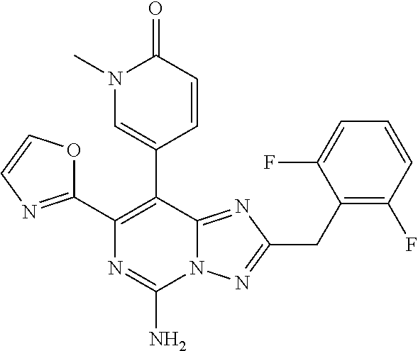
N12C(=NC(CC3=C(F)C=CC=C3F)=N1)C(C1=CN(C)C(=O)C=C1)=C(C1=NC=CO1)N=C2N
